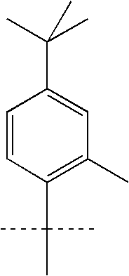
C1=CC(C(C)(C)C)=C(C)C=C1C(C)(C)C
